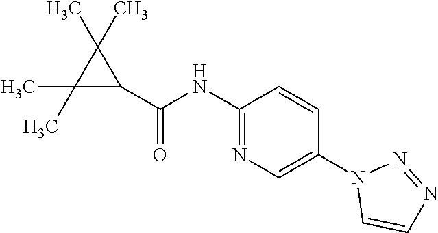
C1(C)(C)C(C(=O)NC2=NC=C(N3C=CN=N3)C=C2)C1(C)C
